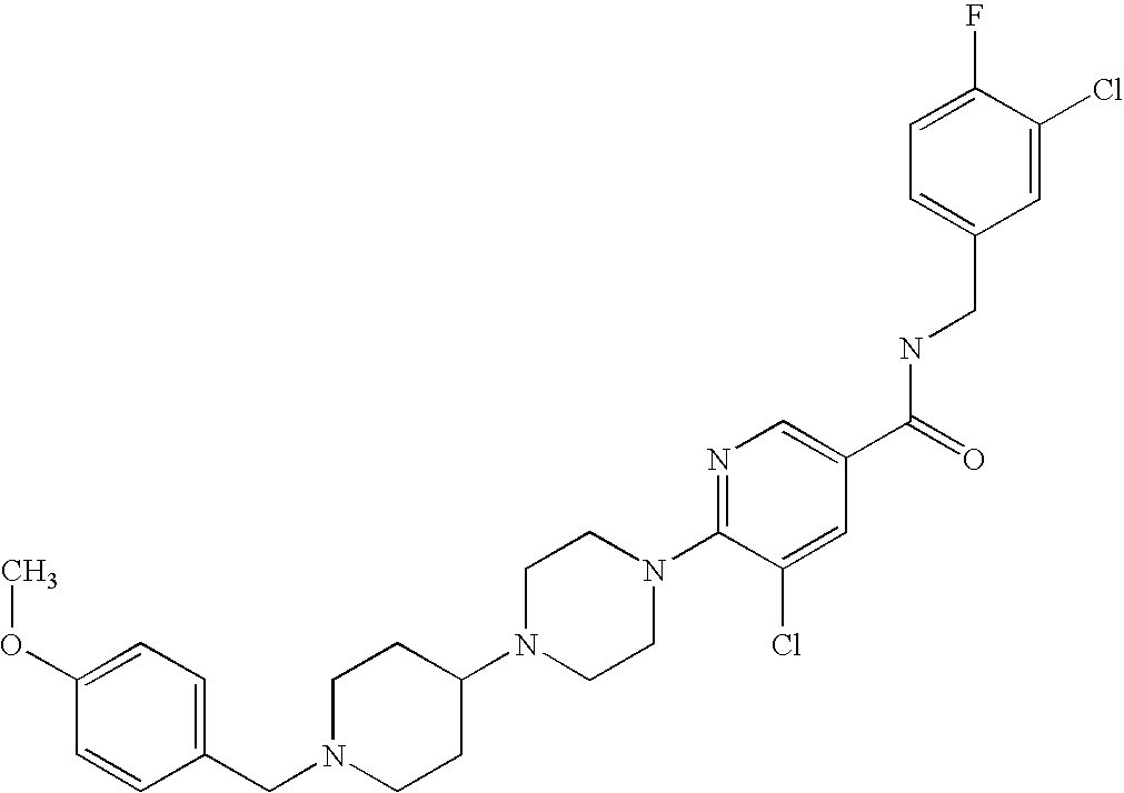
C(N1CCC(N2CCN(C3=NC=C(C(=O)NCC4=CC=C(F)C(Cl)=C4)C=C3Cl)CC2)CC1)C1=CC=C(OC)C=C1
